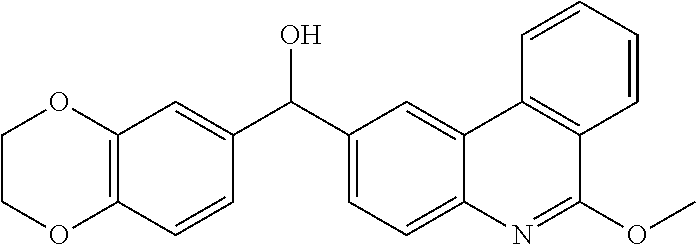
C12=CC(C(O)C3=CC4=C(C=C3)OCCO4)=CC=C1N=C(OC)C1=C2C=CC=C1
